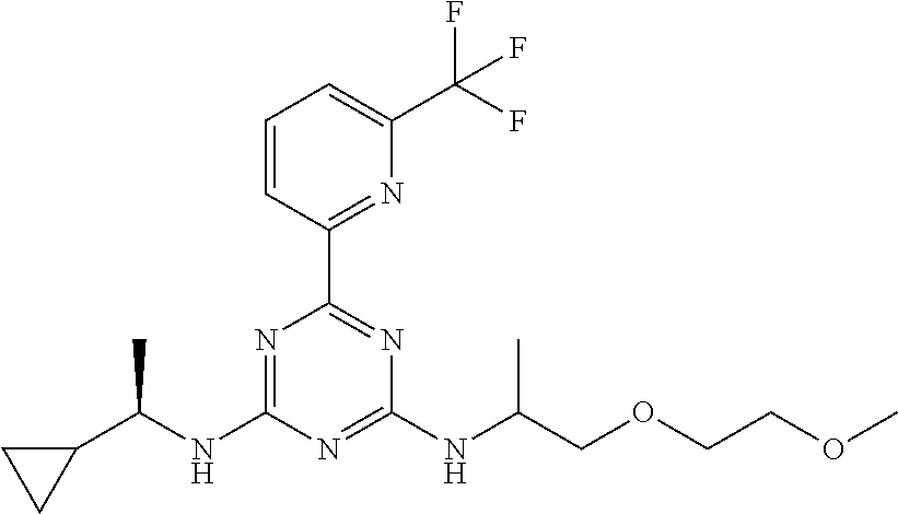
N(C1=NC(C2=NC(C(F)(F)F)=CC=C2)=NC(NC(COCCOC)C)=N1)C(C1CC1)C
